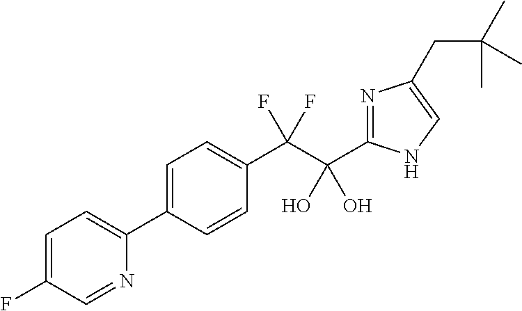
C1=C(C2=CC=C(F)C=N2)C=CC(C(C(C2=NC(CC(C)(C)C)=CN2)(O)O)(F)F)=C1
